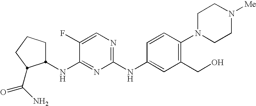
C1CCC(C(N)=O)C1NC1=NC(NC2=CC(CO)=C(N3CCN([Me])CC3)C=C2)=NC=C1F
